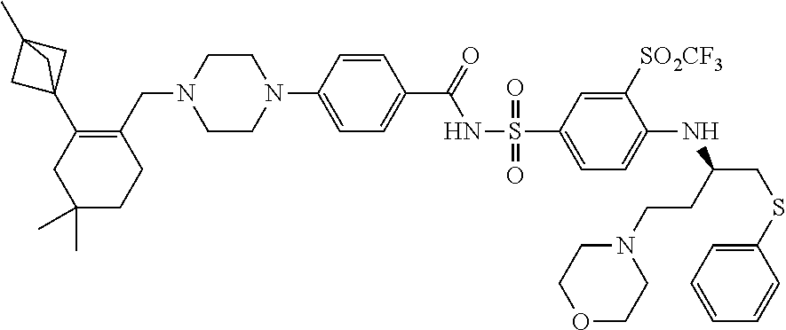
C1COCCN1CCC(NC1=CC=C(S(=O)(NC(C2=CC=C(N3CCN(CC4=C(C56CC(C)(C5)C6)CC(C)(C)CC4)CC3)C=C2)=O)=O)C=C1[SO2CF3])CSC1=CC=CC=C1
